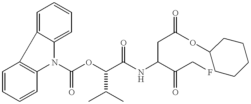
C1=CC=CC2=C1C1=CC=CC=C1N2C(OC(C(NC(CC(OC1CCCCC1)=O)C(CF)=O)=O)C(C)C)=O
